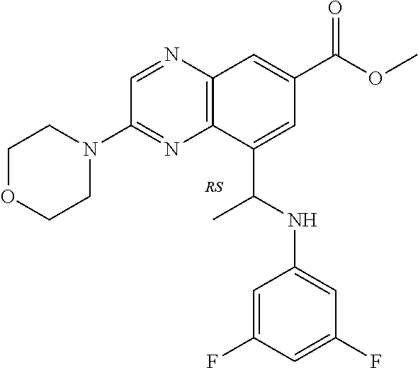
C1(N2CCOCC2)=NC2=C(N=C1)C=C(C(OC)=O)C=C2C(NC1=CC(F)=CC(F)=C1)C
